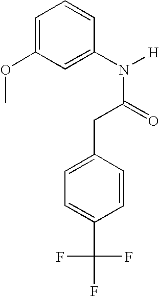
C1(N(C(CC2=CC=C(C(F)(F)F)C=C2)=O)[H])=CC(OC)=CC=C1
